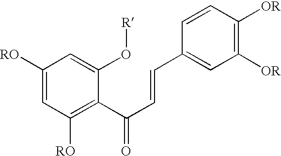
C1([RO])=CC([RO])=C(C(C=CC2=CC([OR])=C([OR])C=C2)=O)C(O[R])=C1
